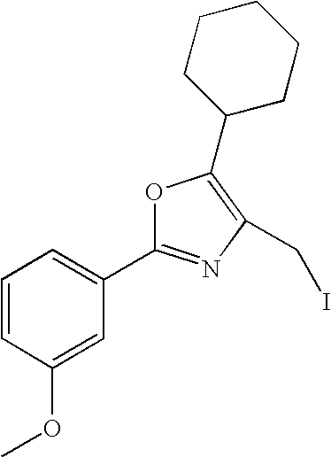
C1=CC(OC)=CC(C2=NC(CI)=C(C3CCCCC3)O2)=C1
